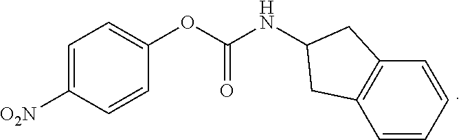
C1=C([O2N])C=CC(OC(=O)NC2CC3=C(C2)C=CC=C3)=C1
